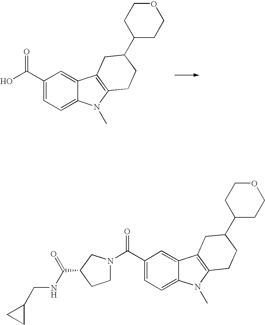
C1(C(O)=O)=CC=C2C(=C1)C1=C(N2C)CCC(C2CCOCC2)C1.C1(C(N2CCC(C(NCC3CC3)=O)C2)=O)=CC=C2C(=C1)C1=C(N2C)CCC(C2CCOCC2)C1
